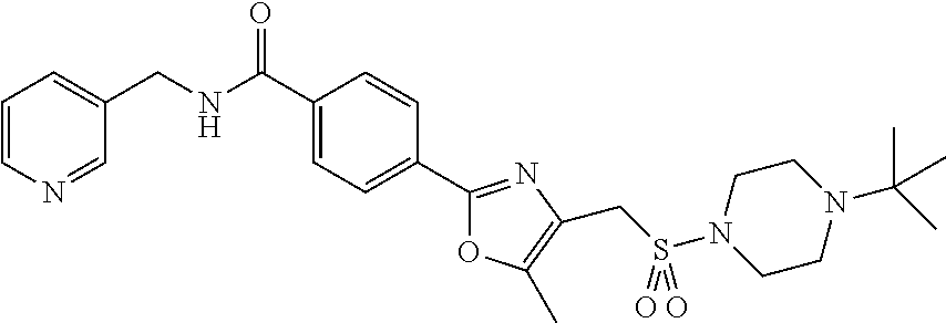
C1=CN=CC(CNC(C2=CC=C(C3=NC(CS(N4CCN(C(C)(C)C)CC4)(=O)=O)=C(C)O3)C=C2)=O)=C1
